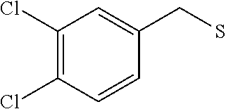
C1(Cl)=C(Cl)C=CC(CS)=C1
